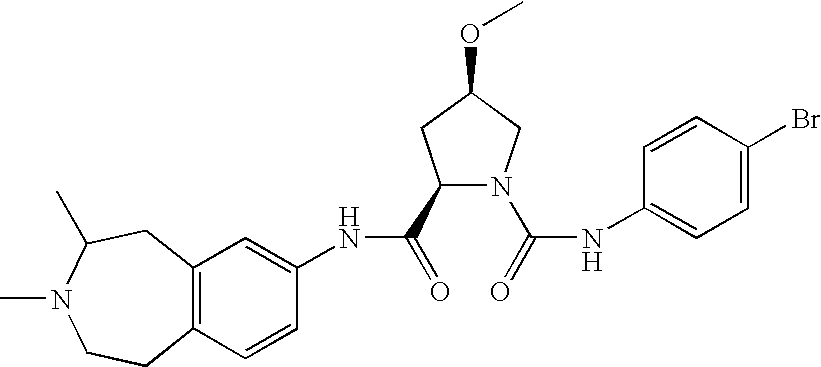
C12=C(C=CC(NC(=O)C3N(C(=O)NC4=CC=C(Br)C=C4)CC(OC)C3)=C1)CCN(C)C(C)C2
